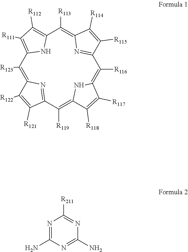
C1([R123])=C2N=C(C([R119])=C3NC(=C([R116])C4=NC(=C([R113])C5=C([R112])C([R111])=C1N5)C([R114])=C4[R115])C([R117])=C3[R118])C([R121])=C2[R122].N1=C(N)N=C(N)N=C1[R211]
